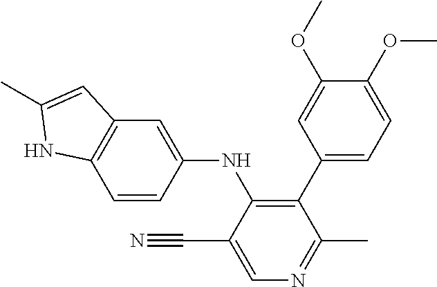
C1(C2=CC=C(OC)C(OC)=C2)=C(NC2=CC3=C(C=C2)NC(C)=C3)C(C#N)=CN=C1C
